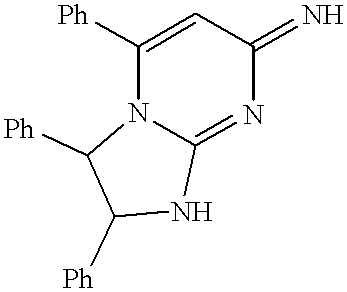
C1([Ph])NC2=NC(=N)C=C([Ph])N2C1[Ph]
